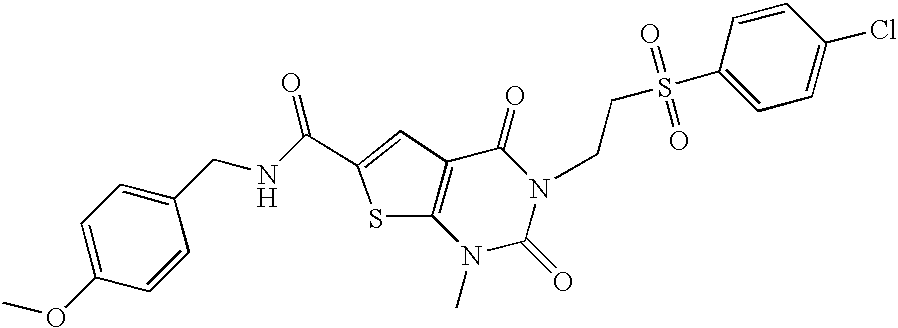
C1=CC(CNC(C2=CC3=C(N(C)C(=O)N(CCS(C4=CC=C(Cl)C=C4)(=O)=O)C3=O)S2)=O)=CC=C1OC
